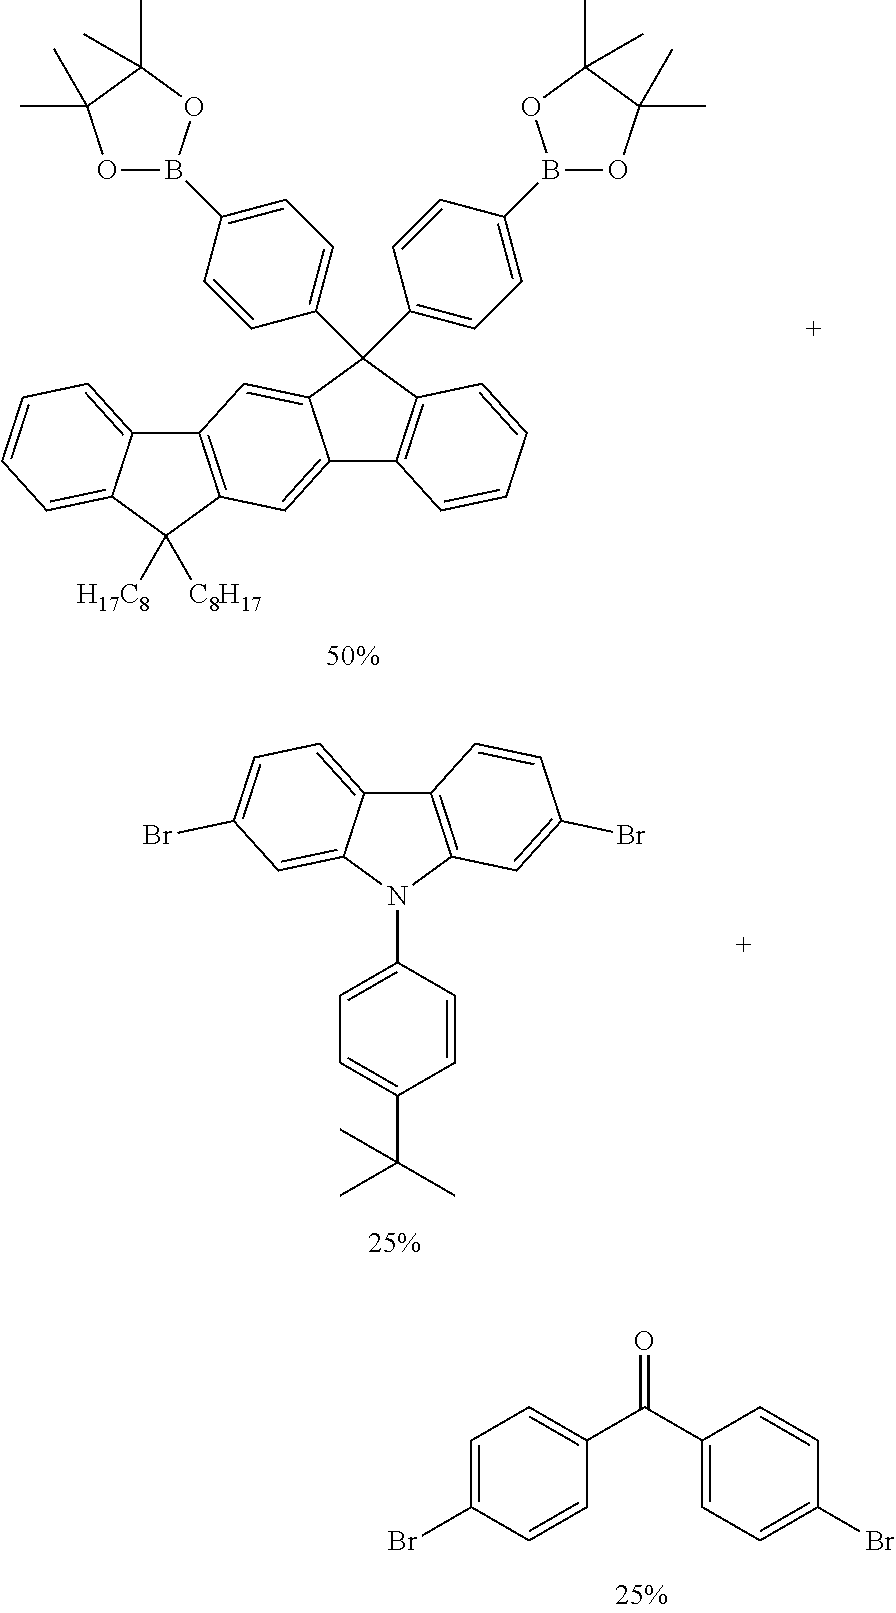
C12=C(C([H17C8])([C8H17])C3=CC=CC=C13)C=C1C(=C2)C(C2=CC=C(B3OC(C)(C)C(C)(C)O3)C=C2)(C2=CC=C(B3OC(C)(C)C(C)(C)O3)C=C2)C2=C1C=CC=C2.C1=C(Br)C=CC(C(C2=CC=C(Br)C=C2)=O)=C1.C12=C(N(C3=CC=C(C(C)(C)C)C=C3)C3=CC(Br)=CC=C13)C=C(Br)C=C2
